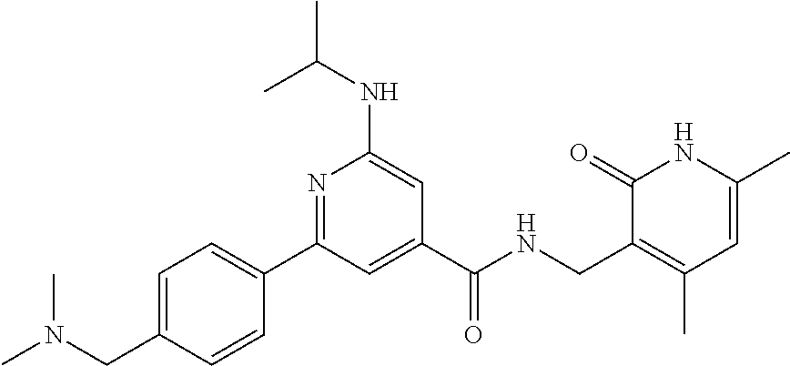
C1=C(CN(C)C)C=CC(C2=NC(NC(C)C)=CC(C(NCC3=C(C)C=C(C)NC3=O)=O)=C2)=C1
